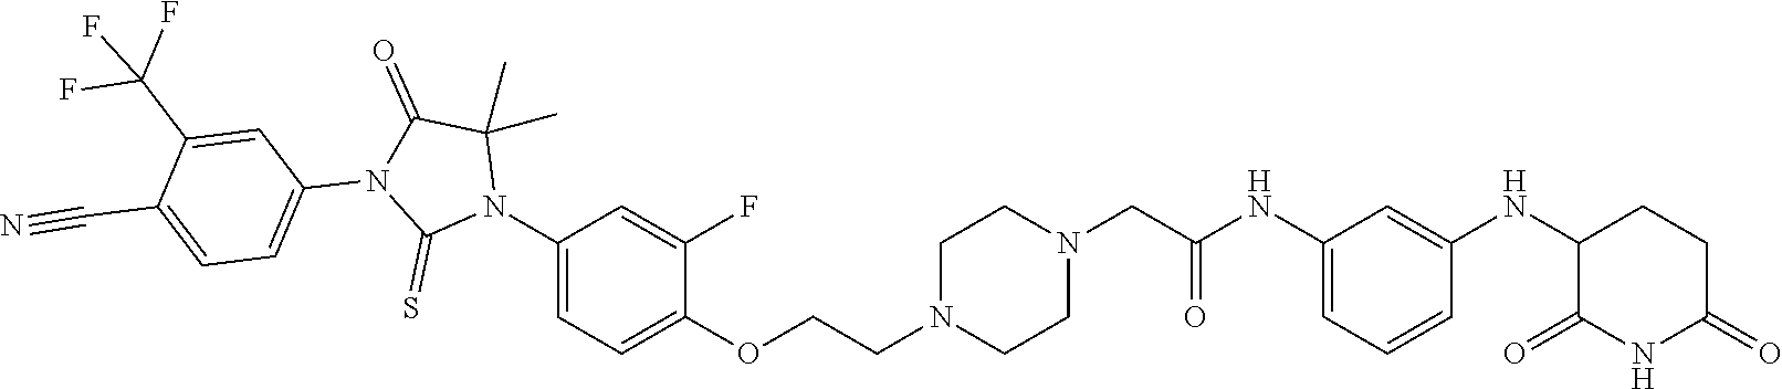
C1=C(NC(CN2CCN(CCOC3=CC=C(N4C(C)(C)C(=O)N(C5=CC=C(C#N)C(C(F)(F)F)=C5)C4=S)C=C3F)CC2)=O)C=C(NC2C(=O)NC(=O)CC2)C=C1
